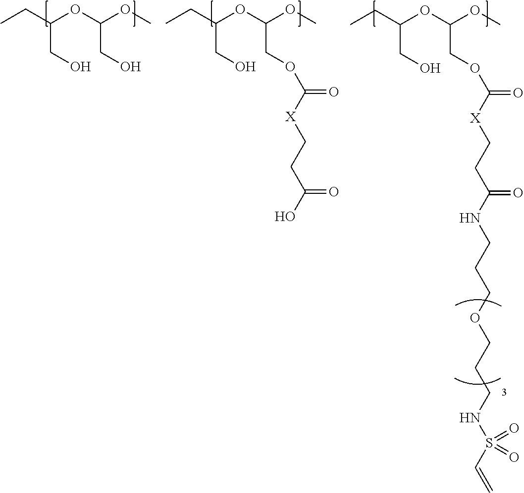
CCC(OC(OC)COC(=O)[X]CCC(O)=O)CO.CCC(OC(OC)CO)CO.CCC(OC(OC)COC(=O)[X]CCC(NCCCOCCCNS(C=C)(=O)=O)=O)CO
